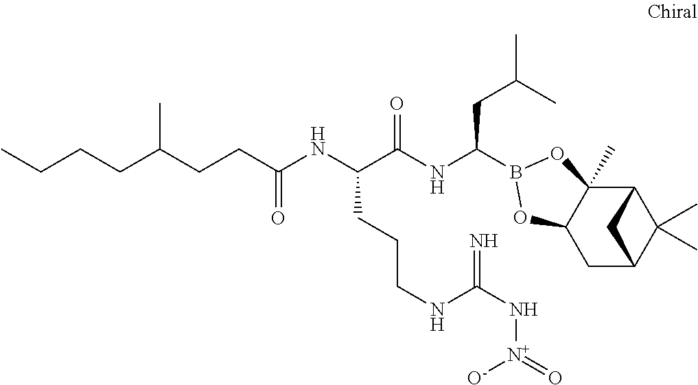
C12C3(C)C(CC(C1(C)C)C2)OB(C(NC(C(NC(=O)CCC(CCCC)C)CCCNC(N[N+](=O)[O-])=N)=O)CC(C)C)O3
